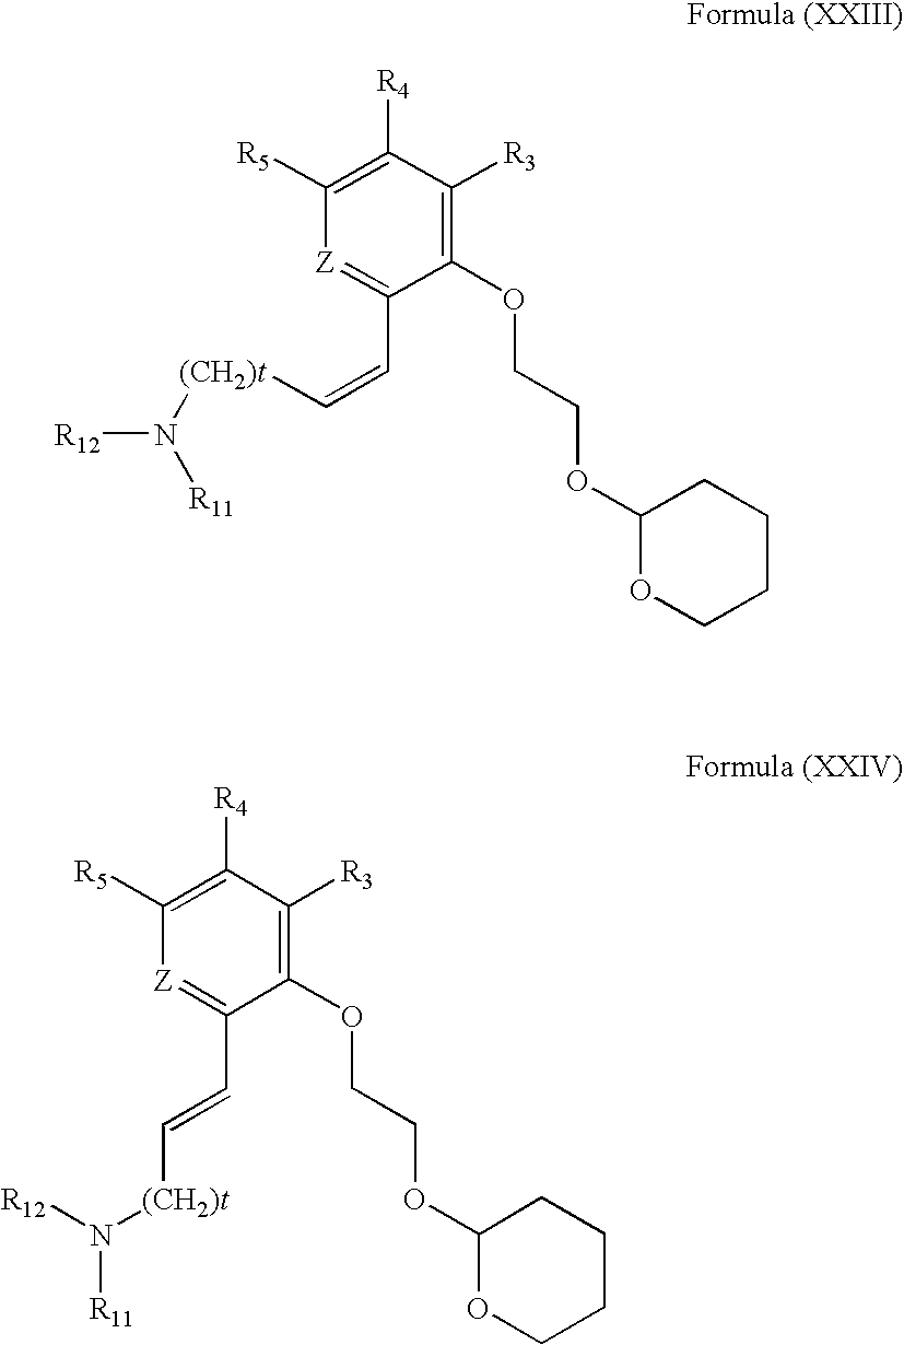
C1(OCCOC2OCCCC2)=C([R3])C([R4])=C([R5])[Z]=C1C=C[(CH2)t]N([R11])[R12].C1(OCCOC2OCCCC2)=C([R3])C([R4])=C([R5])[Z]=C1C=C[(CH2)t]N([R12])[R11]
